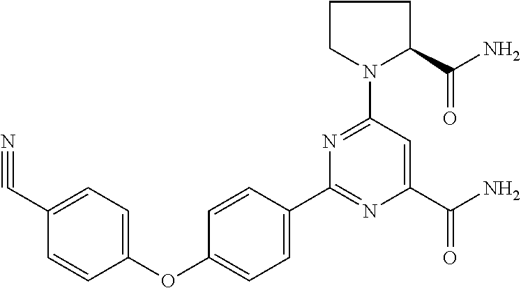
C1(C2=CC=C(OC3=CC=C(C#N)C=C3)C=C2)=NC(C(N)=O)=CC(N2C(C(N)=O)CCC2)=N1
